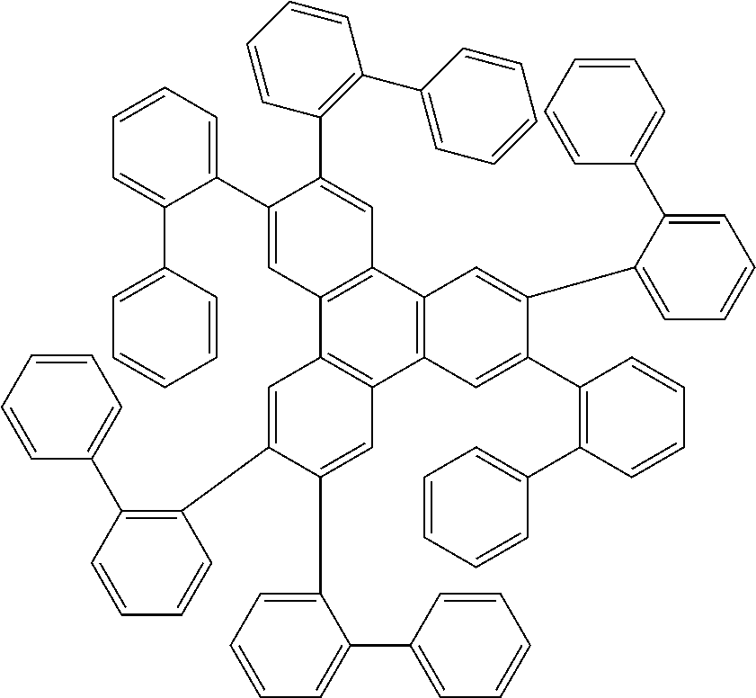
C12=C(C3=C(C4=C1C=C(C1=C(C5=CC=CC=C5)C=CC=C1)C(C1=CC=CC=C1C1=CC=CC=C1)=C4)C=C(C1=C(C4=CC=CC=C4)C=CC=C1)C(C1=CC=CC=C1C1=CC=CC=C1)=C3)C=C(C1=C(C3=CC=CC=C3)C=CC=C1)C(C1=CC=CC=C1C1=CC=CC=C1)=C2
